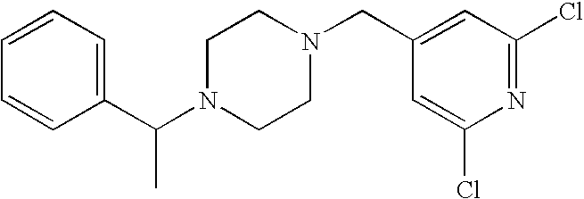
C(N1CCN(CC2=CC(Cl)=NC(Cl)=C2)CC1)(C1=CC=CC=C1)C
